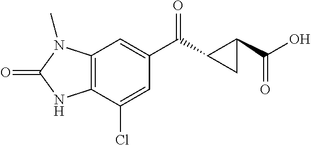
C1=C(Cl)C2=C(C=C1C(C1CC1C(O)=O)=O)N(C)C(=O)N2
